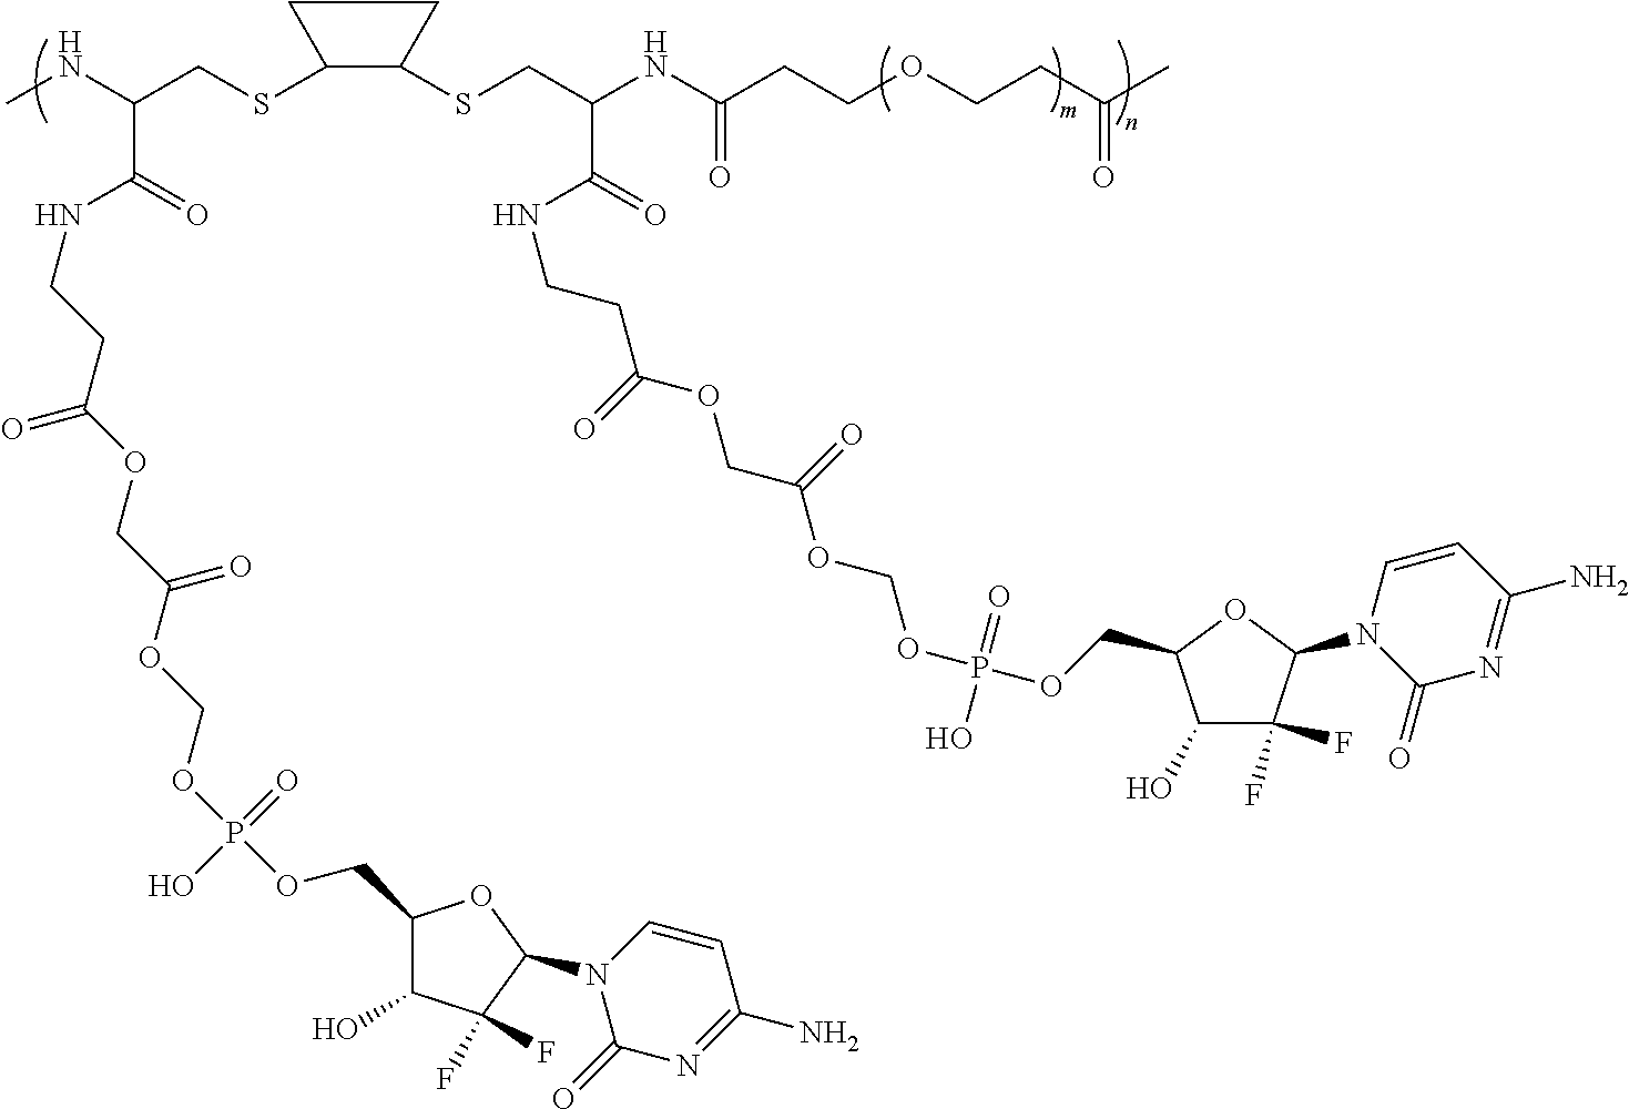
CNC(CSC1C(SCC(NC(CCOCCC(C)=O)=O)C(=O)NCCC(OCC(OCOP(OCC2C(O)C(F)(F)C(N3C(=O)N=C(N)C=C3)O2)(=O)O)=O)=O)CC1)C(=O)NCCC(OCC(OCOP(OCC1C(O)C(F)(F)C(N2C(=O)N=C(N)C=C2)O1)(=O)O)=O)=O
